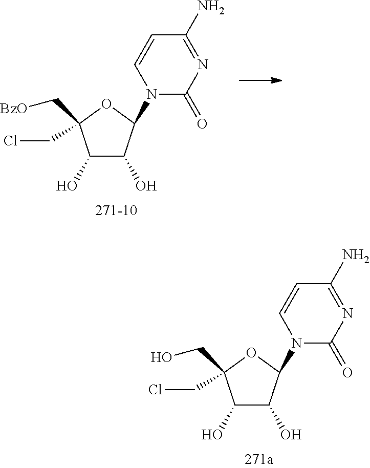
C1(O)C(O)C(N2C(=O)N=C(N)C=C2)OC1(C[BzO])CCl.C1(O)C(O)C(N2C(=O)N=C(N)C=C2)OC1(CO)CCl
